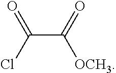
C(C(=O)[OCH3])(Cl)=O
